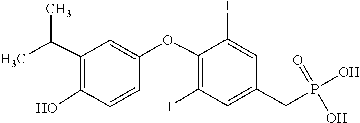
C1(OC2=CC(C(C)C)=C(O)C=C2)=C(I)C=C(CP(O)(=O)O)C=C1I
